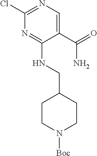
C1(C(=O)N)=CN=C(Cl)N=C1NCC1CCN([Boc])CC1
